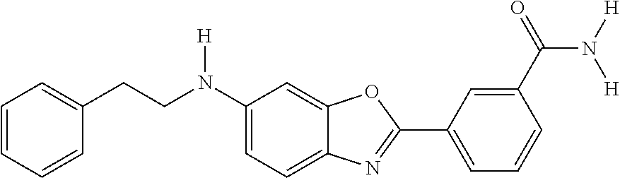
C1=C(N(CCC2=CC=CC=C2)[H])C=C2C(=C1)N=C(C1=CC=CC(C(=O)N([H])[H])=C1)O2
